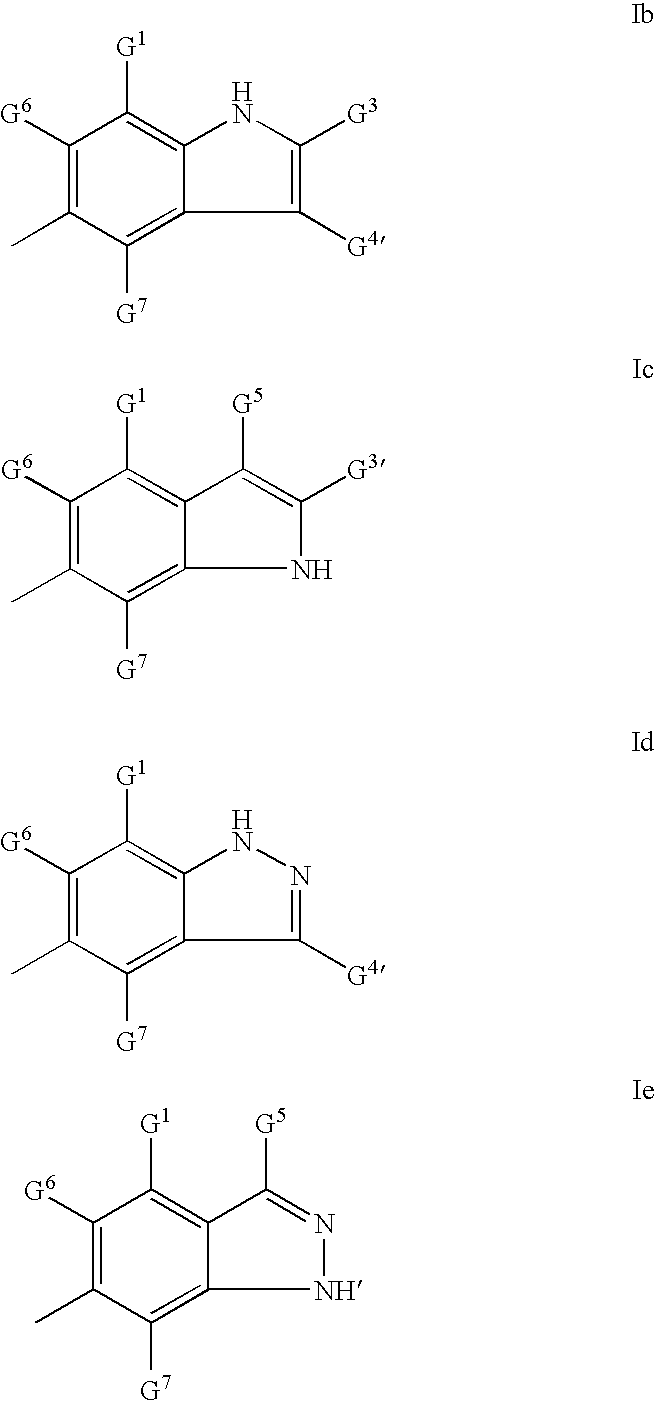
C1([G6])=C(C)C([G7])=C2C(=C1[G1])NC([G3])=C2[G4].C1([G6])=C(C)C([G7])=C2C(=C1[G1])C([G5])=C([G3])N2.C1([G6])=C(C)C([G7])=C2C(=C1[G1])NN=C2[G4].C1([G6])=C(C)C([G7])=C2C(=C1[G1])C([G5])=N[NH]2
